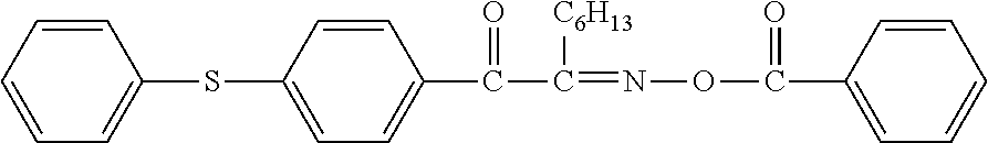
S(C1=CC=C(C(C(=NOC(=O)C2=CC=CC=C2)[C6H13])=O)C=C1)C1=CC=CC=C1
